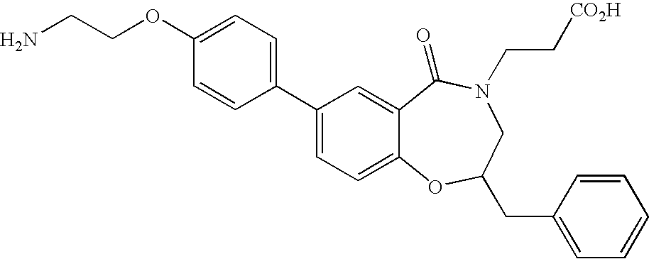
NCCOC1=CC=C(C2=CC=C3C(=C2)C(=O)N(CC[CO2H])CC(CC2=CC=CC=C2)O3)C=C1
